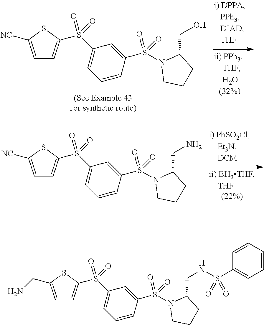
C1=C([NC])SC(S(C2=CC=CC(S(N3CCCC3CN)(=O)=O)=C2)(=O)=O)=C1.C1=C([NC])SC(S(C2=CC=CC(S(N3CCCC3CO)(=O)=O)=C2)(=O)=O)=C1.C1=C(CN)SC(S(C2=CC=CC(S(N3CCCC3CNS(C3=CC=CC=C3)(=O)=O)(=O)=O)=C2)(=O)=O)=C1
